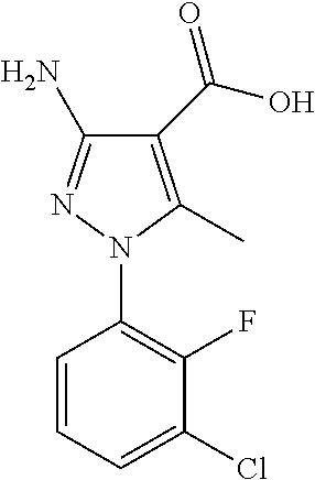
C1=CC=C(Cl)C(F)=C1N1C(C)=C(C(=O)O)C(N)=N1
